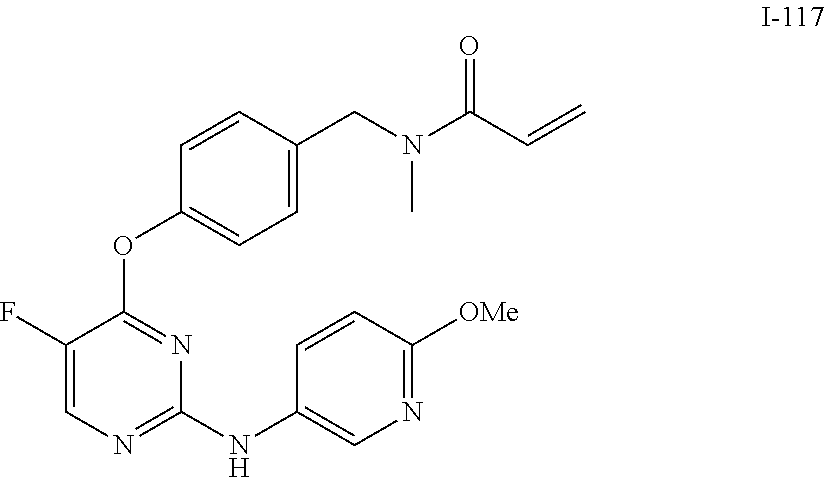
N1=C([OMe])C=CC(NC2=NC=C(F)C(OC3=CC=C(CN(C(C=C)=O)C)C=C3)=N2)=C1
